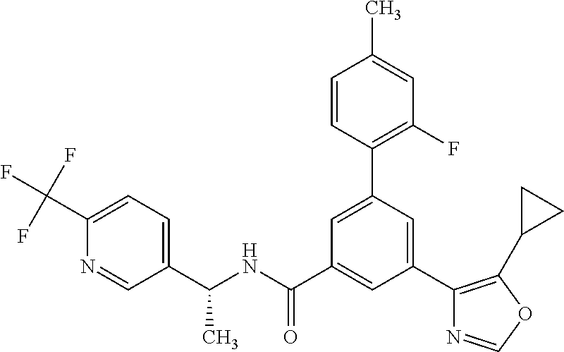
C(NC(C1=CC(C2=C(C3CC3)OC=N2)=CC(C2=C(F)C=C(C)C=C2)=C1)=O)(C1=CC=C(C(F)(F)F)N=C1)C
